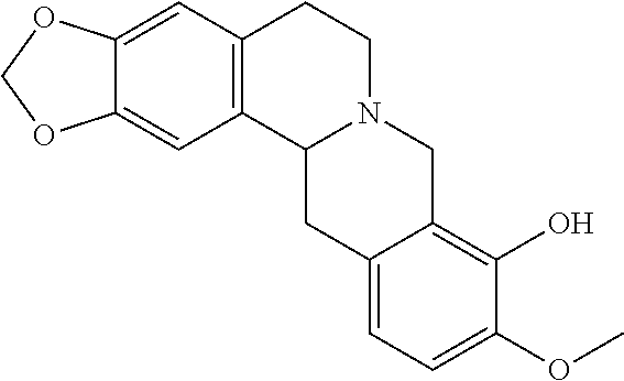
C12=C(C=C3C(=C1)OCO3)CCN1C2CC2=CC=C(OC)C(O)=C2C1
